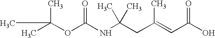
CC(OC(NC(CC(=CC(O)=O)C)(C)C)=O)(C)C
